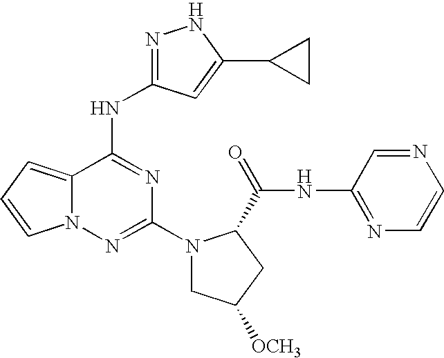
C12=CC=CN1N=C(N1CC([OCH3])CC1C(=O)NC1=NC=CN=C1)N=C2NC1=NNC(C2CC2)=C1
